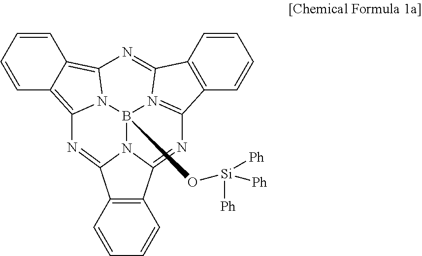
C1=CC=CC2=C3N4C(=C12)N=C1C2=C(C=CC=C2)C2=N1B4(O[Si]([Ph])([Ph])[Ph])N1C(=N3)C3=C(C1=N2)C=CC=C3
